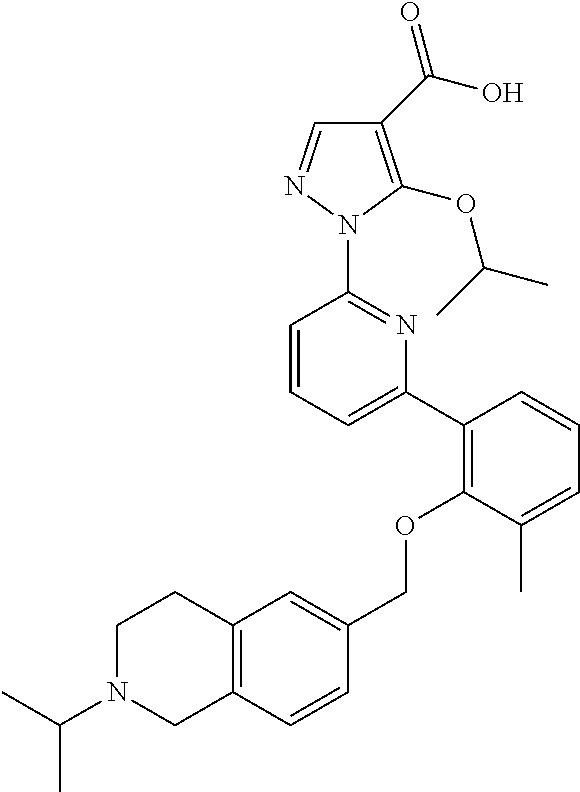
C1(C(O)=O)=C(OC(C)C)N(C2=NC(C3=C(OCC4=CC5=C(C=C4)CN(C(C)C)CC5)C(C)=CC=C3)=CC=C2)N=C1
